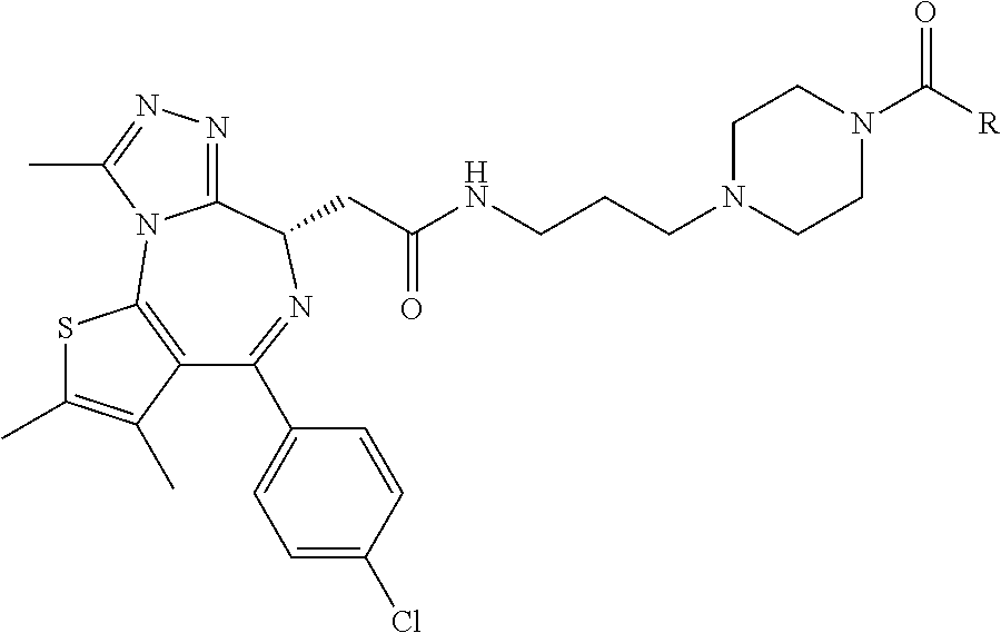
C1(C2=CC=C(Cl)C=C2)=NC(CC(NCCCN2CCN(C([R])=O)CC2)=O)C2=NN=C(C)N2C2=C1C(C)=C(C)S2
